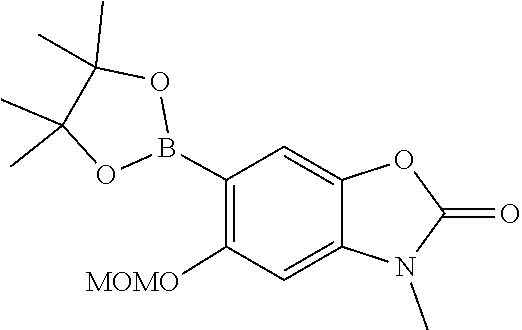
O1C(=O)N(C)C2=CC([MOMO])=C(B3OC(C)(C)C(C)(C)O3)C=C12
